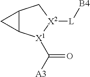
C12C([X1](C([A3])=O)[X2]([L][B4])C1)C2
